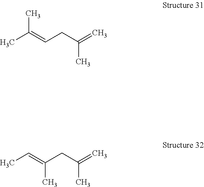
CC=C(CC(=C)C)C.CC(=CCC(=C)C)C
